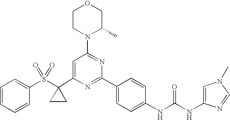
C1(C2(S(=O)(=O)C3=CC=CC=C3)CC2)=CC(N2C(C)COCC2)=NC(C2=CC=C(NC(=O)NC3=CN(C)C=N3)C=C2)=N1
